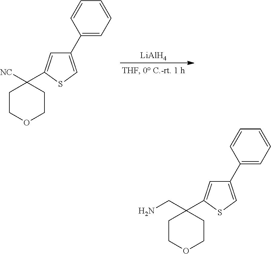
[LiAlH4].C1COCCC1([NC])C1=CC(C2=CC=CC=C2)=CS1.C1COCCC1(CN)C1=CC(C2=CC=CC=C2)=CS1
